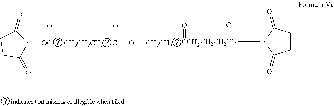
N1([OC]=O)C(=O)CCC1=O.[CH2CH2CH2].C(O[CH2CH2])=O.[CCH2]=O.[CH2CH2CO](N1C(=O)CCC1=O)=O
